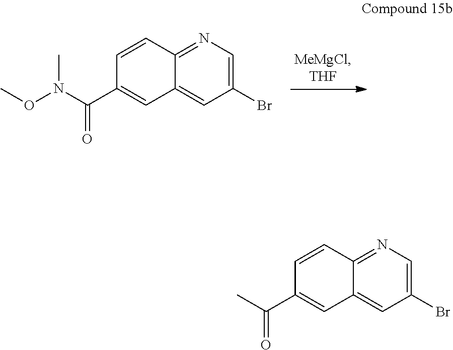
C1(Br)=CN=C2C(=C1)C=C(C(N(OC)C)=O)C=C2.C1(Br)=CN=C2C(=C1)C=C(C(C)=O)C=C2
